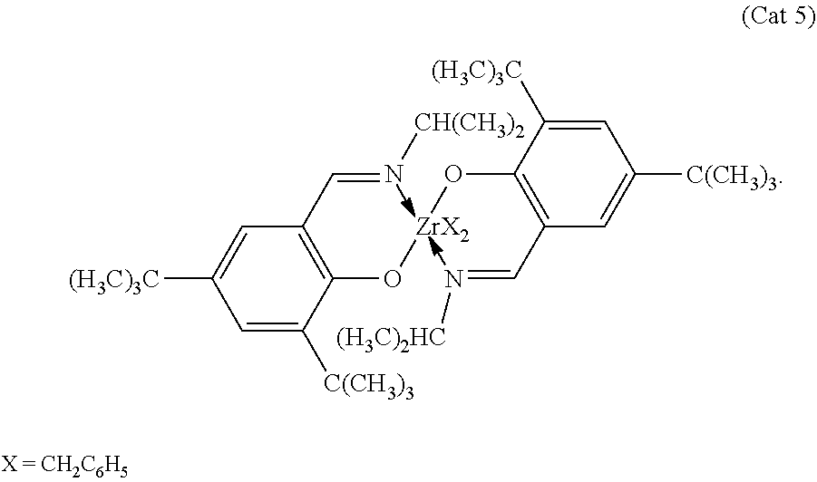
C1=C([(H3C)3C])C(O[ZrX2]OC2=C(C=N[CH(CH3)2])C=C([(H3C)3C])C=C2[C(CH3)3])=C(C=N[(H3C)2HC])C=C1[C(CH3)3]
